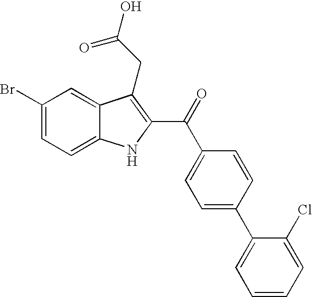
C1(Br)=CC=C2C(=C1)C(CC(=O)O)=C(C(=O)C1=CC=C(C3=CC=CC=C3Cl)C=C1)N2
